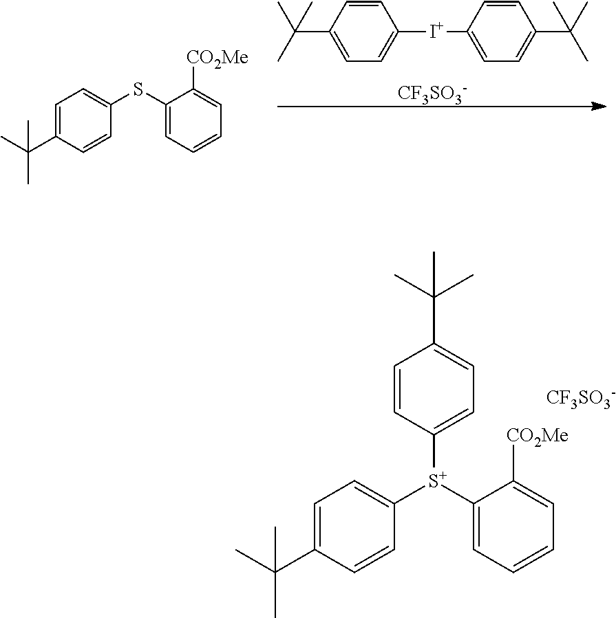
C1=C(C(C)(C)C)C=CC([S+](C2=CC=CC=C2[CO2Me])C2=CC=C(C(C)(C)C)C=C2)=C1.[CF3SO3-].C1=C(C(C)(C)C)C=CC(SC2=CC=CC=C2[CO2Me])=C1.C1=CC(C(C)(C)C)=CC=C1[I+]C1=CC=C(C(C)(C)C)C=C1.[CF3SO3-]
